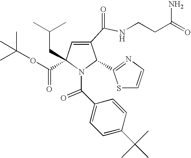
C1(C(NCCC(=O)N)=O)=CC(C(=O)OC(C)(C)C)(CC(C)C)N(C(C2=CC=C(C(C)(C)C)C=C2)=O)C1C1=NC=CS1
